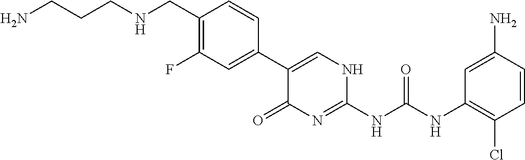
NCCCNCC1=C(F)C=C(C2=CNC(NC(NC3=C(Cl)C=CC(N)=C3)=O)=NC2=O)C=C1
